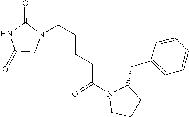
C1=CC=C(CC2N(C(=O)CCCCN3C(=O)NC(=O)C3)CCC2)C=C1
